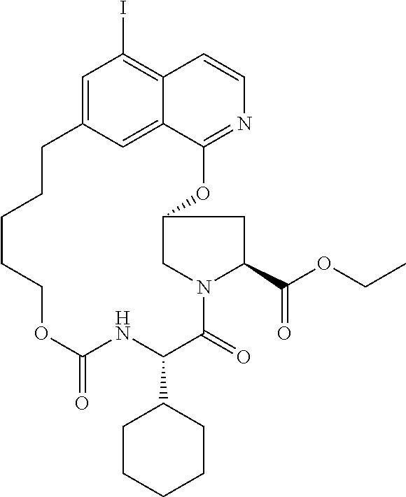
C1=C2C=C3C(=C1I)C=CN=C3OC1CN(C(=O)C(C3CCCCC3)NC(=O)OCCCCC2)C(C(OCC)=O)C1
